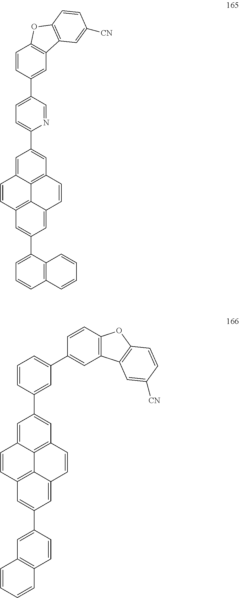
C12=C3C=C(C4=CC=CC5=C4C=CC=C5)C=C1C=CC1=C2C(=CC(C2=CC=C(C4=CC5=C(C=C4)OC4=C5C=C([CN])C=C4)C=N2)=C1)C=C3.C12=C3C=C(C4=CC5=C(C=C4)C=CC=C5)C=C1C=CC1=C2C(=CC(C2=CC(C4=CC5=C(C=C4)OC4=C5C=C([CN])C=C4)=CC=C2)=C1)C=C3
